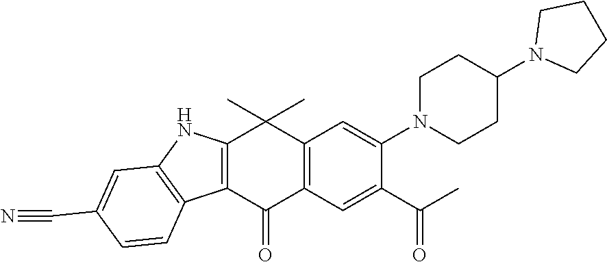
C12=C(C(=O)C3=C(C1(C)C)C=C(N1CCC(N4CCCC4)CC1)C(C(C)=O)=C3)C1=C(N2)C=C(C#N)C=C1
